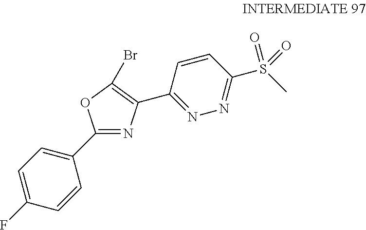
C1(C2=CC=C(F)C=C2)=NC(C2=NN=C(S(C)(=O)=O)C=C2)=C(Br)O1
